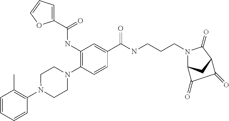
C1=CC=CC(N2CCN(C3=C(NC(C4=CC=CO4)=O)C=C(C(NCCCN4C(=O)C5CC4C(=O)C5=O)=O)C=C3)CC2)=C1C
